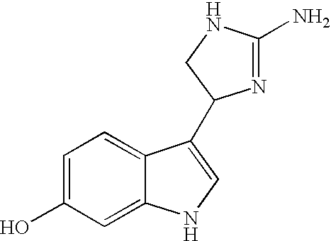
C1=C(O)C=C2C(=C1)C(C1N=C(N)NC1)=CN2
